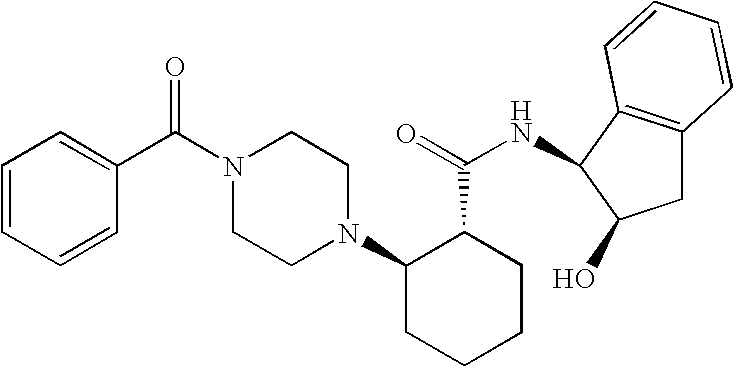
C1=CC(C(N2CCN(C3CCCCC3C(=O)NC3C4=C(CC3O)C=CC=C4)CC2)=O)=CC=C1
